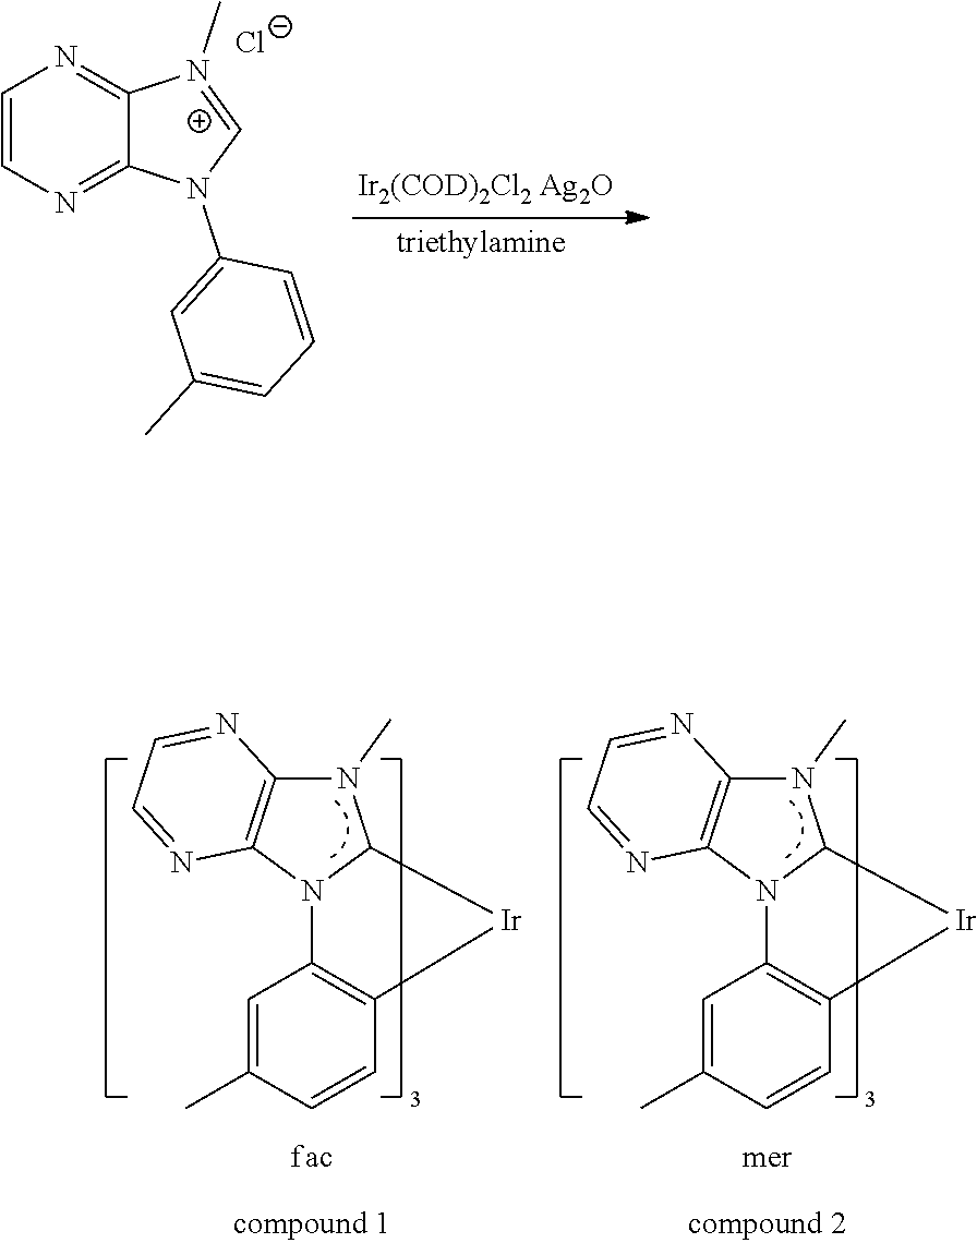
[Ir2(COD)2Cl2 Ag2O].C1=CN=C2C(=N1)N(C)=CN2C1=CC(C)=CC=C1.[Cl-].[triethylamine].N1(C)C2=C(N3C1[Ir]C1=C3C=C(C)C=C1)N=CC=N2.N1(C)C2=C(N3C1[Ir]C1=C3C=C(C)C=C1)N=CC=N2
